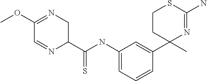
COC1=NCC(C(=S)NC2=CC=CC(C3(C)N=C(N)SCC3)=C2)N=C1
